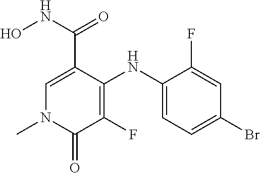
C1=C(C(NO)=O)C(NC2=CC=C(Br)C=C2F)=C(F)C(=O)N1C
